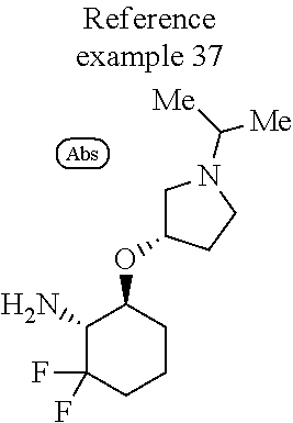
O(C1C(N)C(F)(F)CCC1)C1CN(C([Me])[Me])CC1
